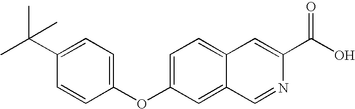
C1(OC2=CC=C3C(=C2)C=NC(C(O)=O)=C3)=CC=C(C(C)(C)C)C=C1
